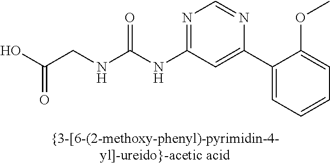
N(C(NC1=NC=NC(C2=CC=CC=C2OC)=C1)=O)CC(O)=O
